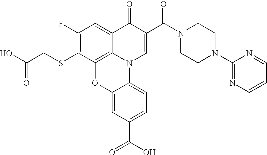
C1(F)=C(SCC(=O)O)C2=C3C(=C1)C(=O)C(C(N1CCN(C4=NC=CC=N4)CC1)=O)=CN3C1=CC=C(C(=O)O)C=C1O2
